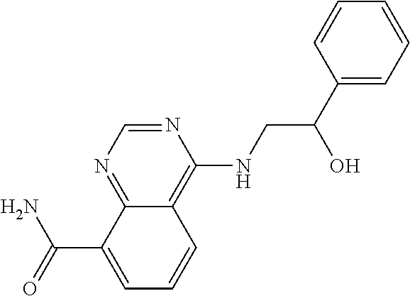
C(C1=CC=CC2=C(NCC(C3=CC=CC=C3)O)N=CN=C12)(N)=O
